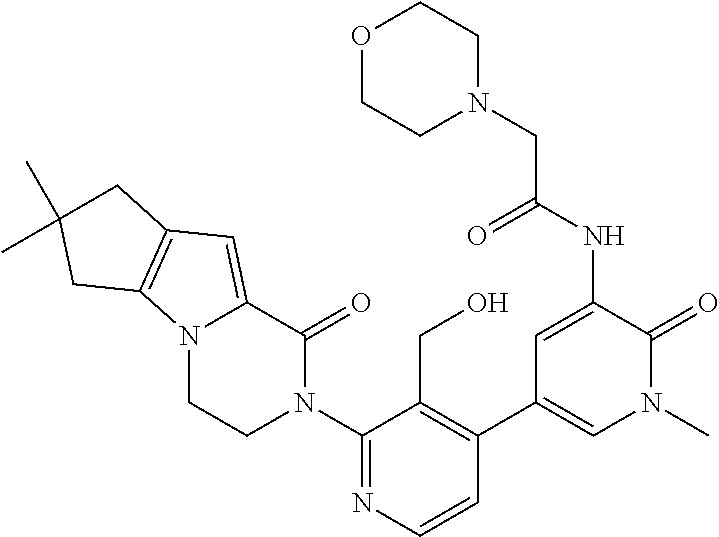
N12CCN(C3=NC=CC(C4=CN(C)C(=O)C(NC(CN5CCOCC5)=O)=C4)=C3CO)C(=O)C1=CC1=C2CC(C)(C)C1
